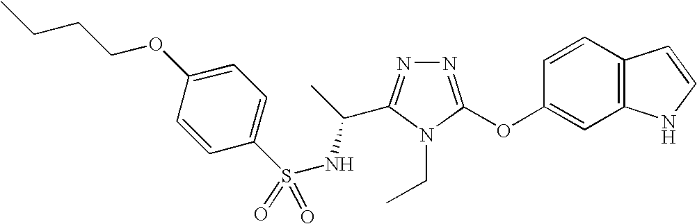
N1=C(OC2=CC3=C(C=C2)C=CN3)N(CC)C(C(NS(C2=CC=C(OCCCC)C=C2)(=O)=O)C)=N1
